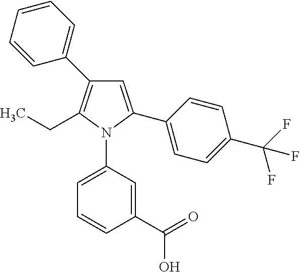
C1=C(C2=CC=C(C(F)(F)F)C=C2)N(C2=CC=CC(C(=O)O)=C2)C(CC)=C1C1=CC=CC=C1
